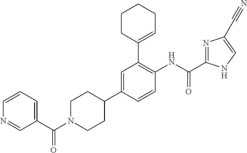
C1N(C(C2=CC=CN=C2)=O)CCC(C2=CC(C3=CCCCC3)=C(NC(=O)C3=NC(C#N)=CN3)C=C2)C1
